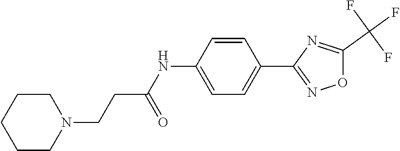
C1=C(NC(CCN2CCCCC2)=O)C=CC(C2=NOC(C(F)(F)F)=N2)=C1
